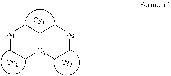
[X1]1CC[X3]2C(C1)C[X2]CC2.[Cy2]
